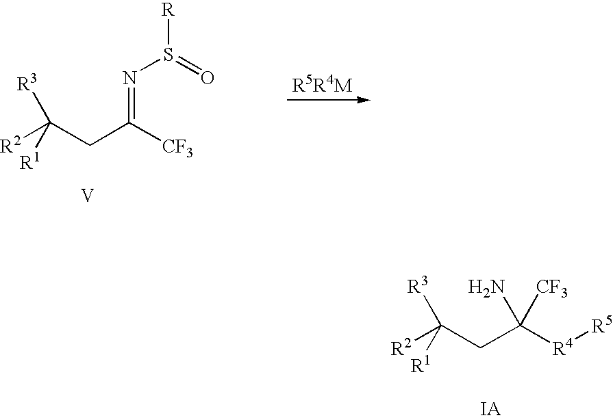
[R2]C(CC([CF3])=NS(=O)[R])([R3])[R1].[V].[R3]C([R2])(CC([R4][R5])(N)[CF3])[R1]
